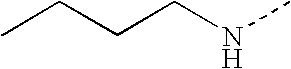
C(CNC)CC
